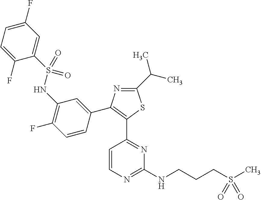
N1=C(C(C)C)SC(C2=NC(NCCCS(C)(=O)=O)=NC=C2)=C1C1=CC(NS(C2=CC(F)=CC=C2F)(=O)=O)=C(F)C=C1
